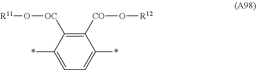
C1(*)=CC=C(*)C([CO]O[R12])=C1[OC]O[R11]
